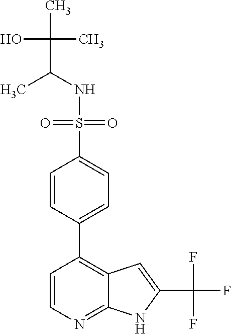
C(NS(=O)(=O)C1=CC=C(C2=C3C(=NC=C2)NC(C(F)(F)F)=C3)C=C1)(C)C(C)(O)C
